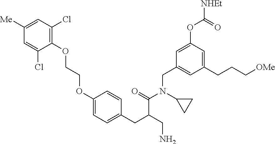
C1=C([Me])C=C(Cl)C(OCCOC2=CC=C(CC(CN)C(=O)N(CC3=CC(CCC[OMe])=CC(OC([NHEt])=O)=C3)C3CC3)C=C2)=C1Cl
